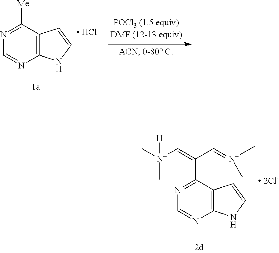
N1=C(C(=C[N+](C)(C)[H])C=[N+](C)C)C2=C(N=C1)NC=C2.[ 2Cl-].N1=C([Me])C2=C(N=C1)NC=C2.[ HCl]
